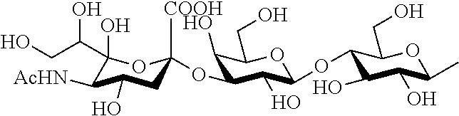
C1(O)(C(CO)O)C([AcHN])C(O)CC([COOH])(OC2C(O)C(CO)OC(OC3C(O)C(O)C(C)OC3CO)C2O)O1
